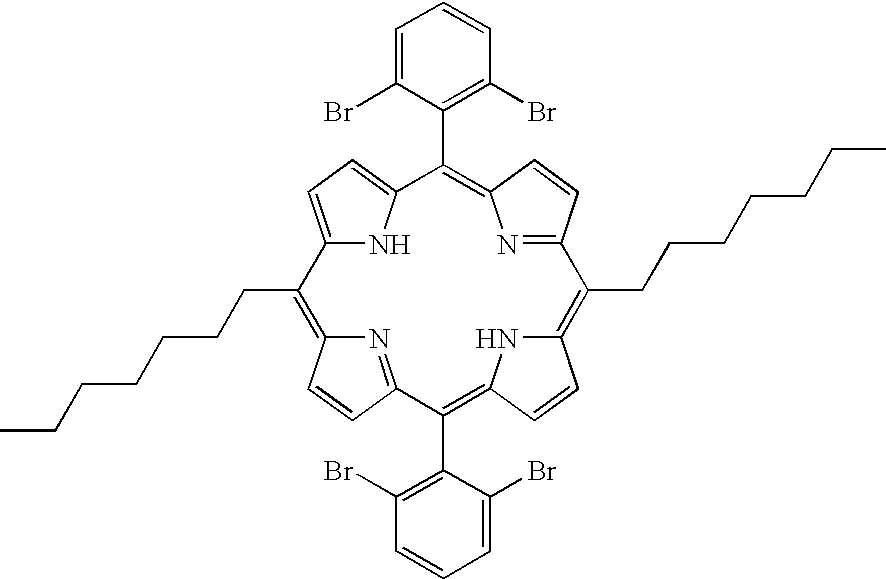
C12=CC=C(N1)C(C1=C(Br)C=CC=C1Br)=C1N=C(C=C1)C(CCCCCCC)=C1NC(=C(C3=C(Br)C=CC=C3Br)C3=NC(=C2CCCCCCC)C=C3)C=C1
